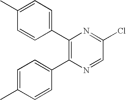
C1(C2=C(C3=CC=C(C)C=C3)N=CC(Cl)=N2)=CC=C(C)C=C1
